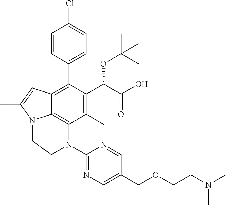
C1(C)=C(C(C(O)=O)OC(C)(C)C)C(C2=CC=C(Cl)C=C2)=C2C3=C1N(C1=NC=C(COCCN(C)C)C=N1)CCN3C(C)=C2
